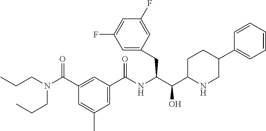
C1=C(C(N(CCC)CCC)=O)C=C(C)C=C1C(NC(C(C1NCC(C2=CC=CC=C2)CC1)O)CC1=CC(F)=CC(F)=C1)=O
